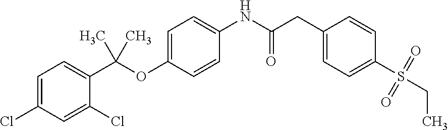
C1=C(OC(C2=CC=C(Cl)C=C2Cl)(C)C)C=CC(NC(CC2=CC=C(S(CC)(=O)=O)C=C2)=O)=C1
